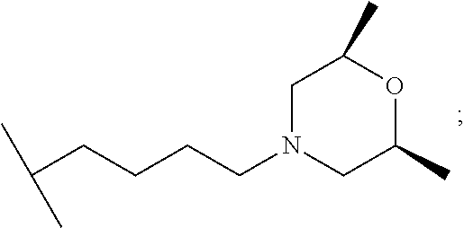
C(CCCCN1CC(C)OC(C)C1)(C)C
